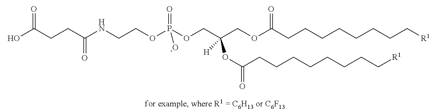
OC(CCC(NCCOP(OCC(COC(CCCCCCCC[R1])=O)(OC(CCCCCCCC[R1])=O)[H])(=O)[-O])=O)=O
